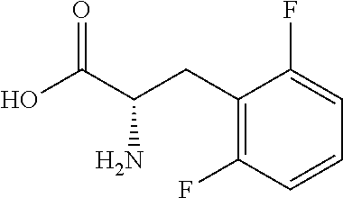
C1(CC(C(O)=O)N)=C(F)C=CC=C1F
